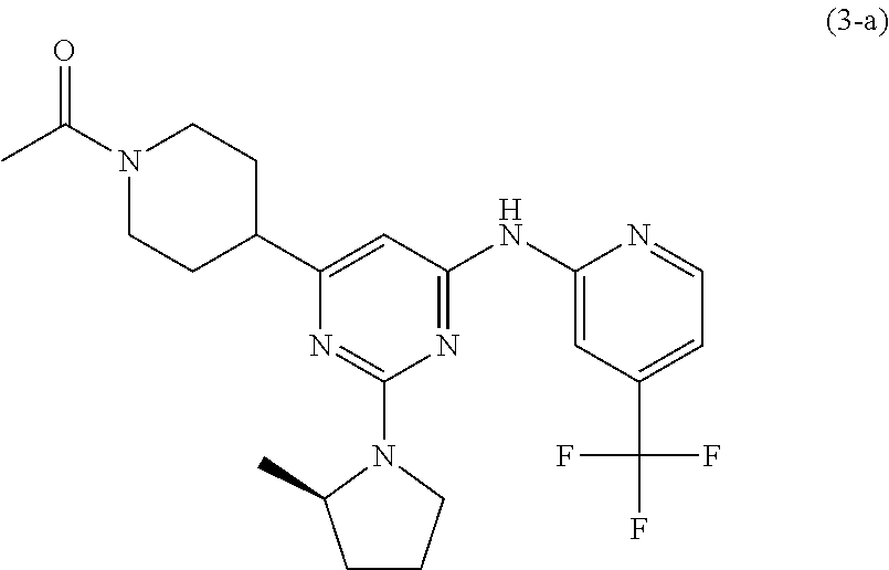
N1(C(C)=O)CCC(C2=CC(NC3=CC(C(F)(F)F)=CC=N3)=NC(N3C(C)CCC3)=N2)CC1
